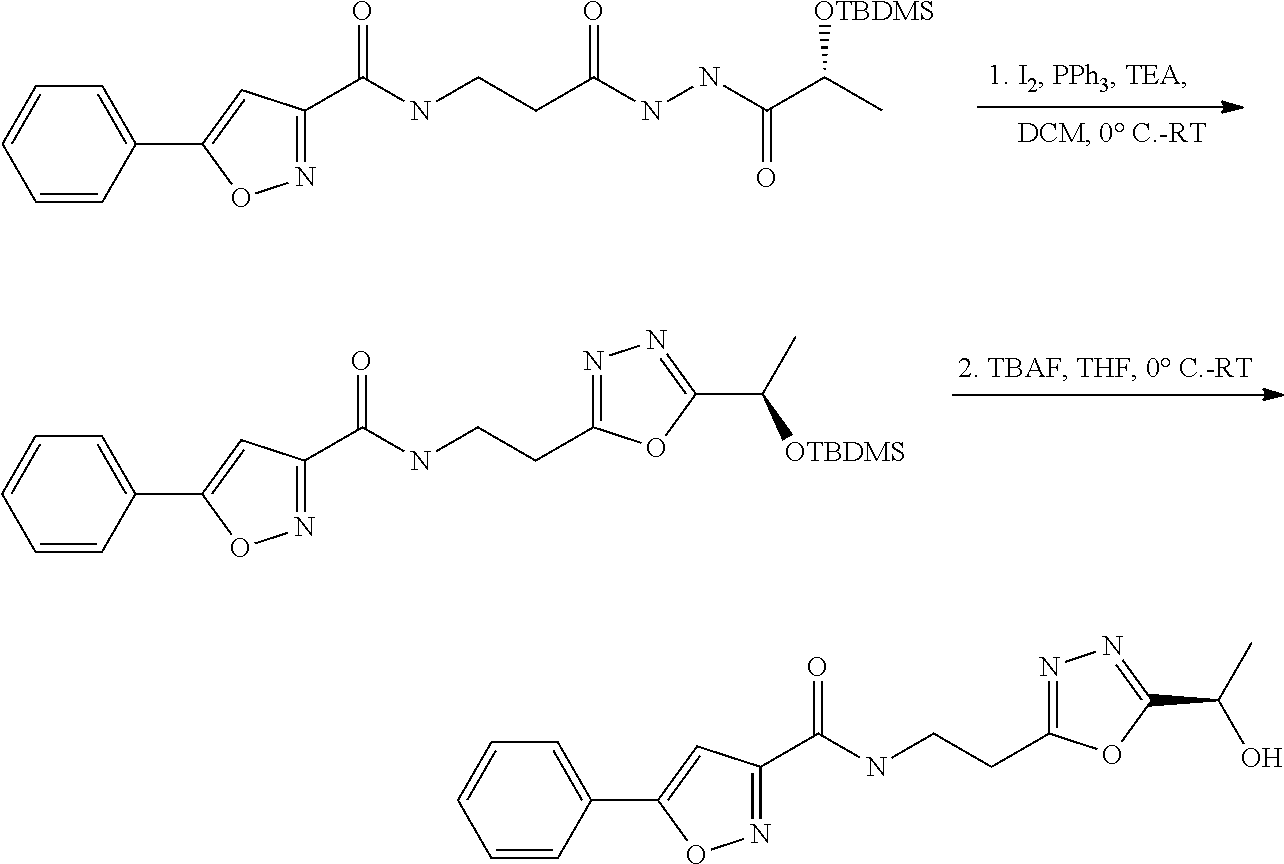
N1=C(C(NCCC(NNC(C(C)[OTBDMS])=O)=O)=O)C=C(C2=CC=CC=C2)O1.N1=C(C(NCCC2=NN=C(C(C)[OTBDMS])O2)=O)C=C(C2=CC=CC=C2)O1.N1=C(C(NCCC2=NN=C(C(C)O)O2)=O)C=C(C2=CC=CC=C2)O1
